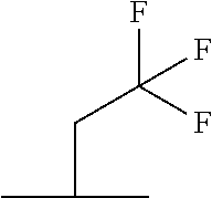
FC(F)(CC(C)C)F
